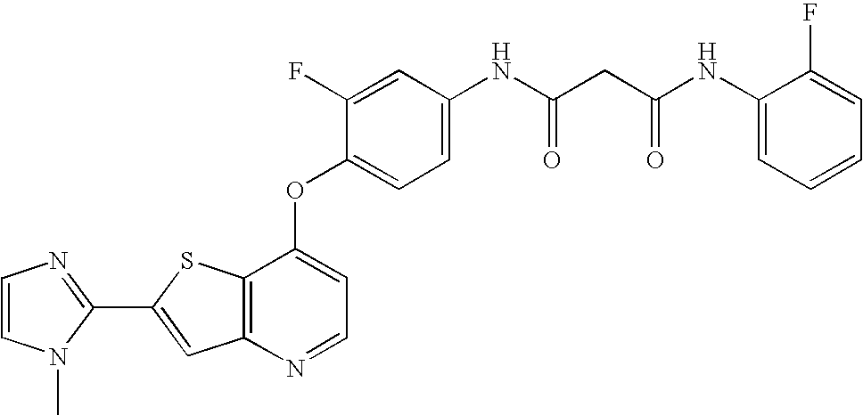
C12=C(SC(C3=NC=CN3C)=C1)C(OC1=CC=C(NC(CC(NC3=CC=CC=C3F)=O)=O)C=C1F)=CC=N2
